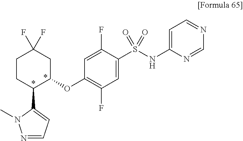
N1=CC=C(C2C(OC3=C(F)C=C(S(=O)(=O)NC4=CC=NC=N4)C(F)=C3)CC(F)(F)CC2)N1C
